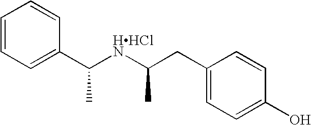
C1=CC=C(C([HHClN]C(CC2=CC=C(O)C=C2)C)C)C=C1
